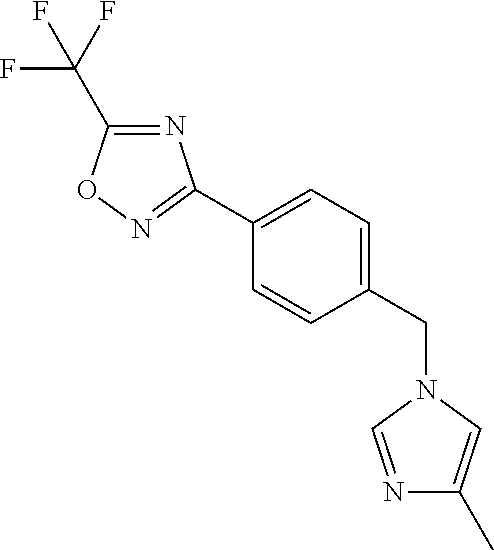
C1(C(F)(F)F)=NC(C2=CC=C(CN3C=C(C)N=C3)C=C2)=NO1
